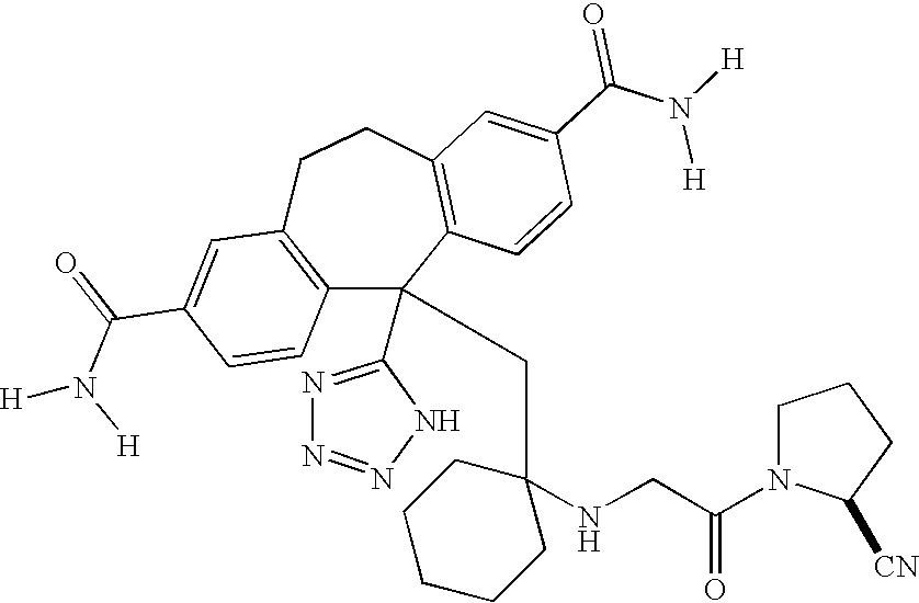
C1(C(=O)N([H])[H])=CC2=C(C=C1)C(C1=NN=NN1)(CC1(NCC(N3C([CN])CCC3)=O)CCCCC1)C1=C(CC2)C=C(C(N([H])[H])=O)C=C1
